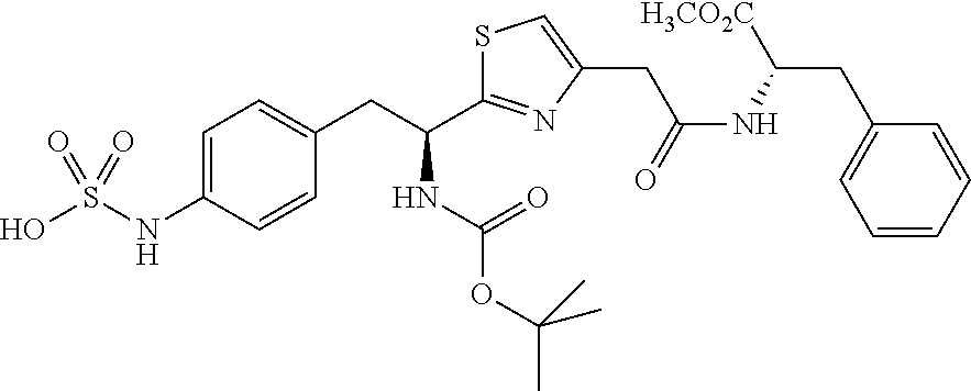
C1=C(NS(O)(=O)=O)C=CC(CC(NC(OC(C)(C)C)=O)C2=NC(CC(NC([H3CO2C])CC3=CC=CC=C3)=O)=CS2)=C1
